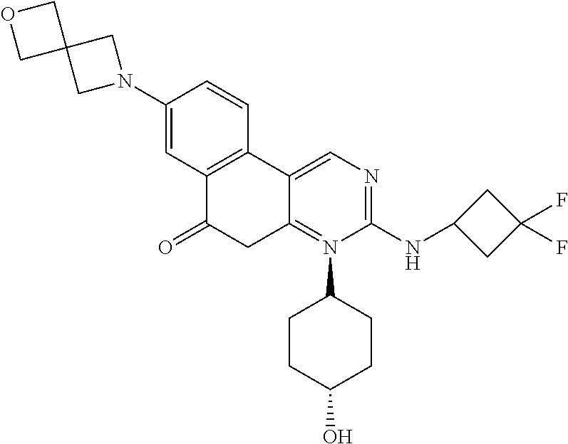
C1(N2CC3(C2)COC3)=CC2=C(C=C1)C1=CN=C(NC3CC(F)(F)C3)N(C3CCC(O)CC3)=C1CC2=O
